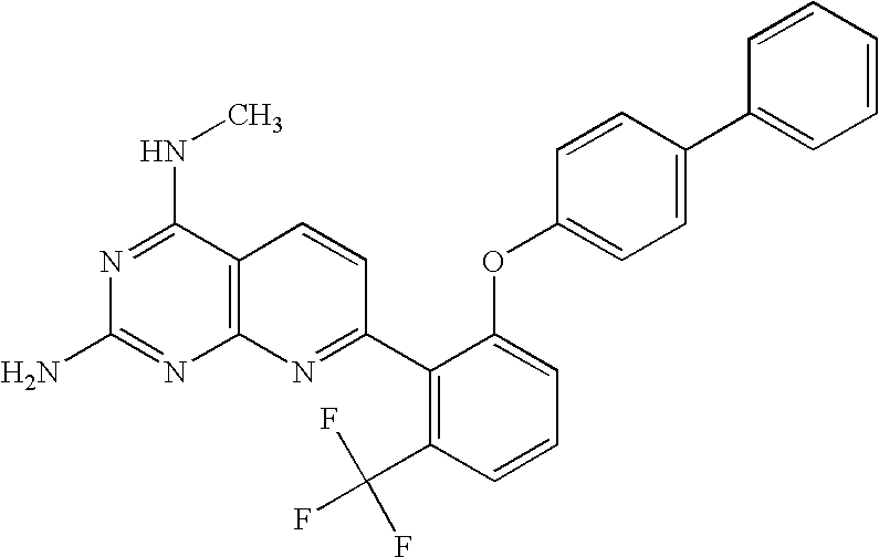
N1=C(NC)C2=C(N=C1N)N=C(C1=C(C(F)(F)F)C=CC=C1OC1=CC=C(C3=CC=CC=C3)C=C1)C=C2
